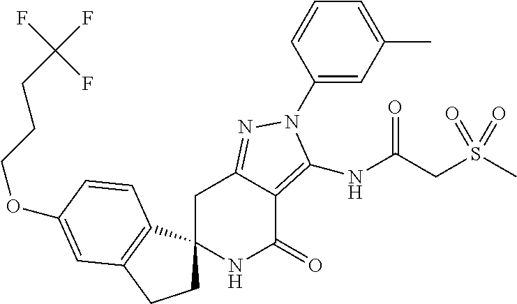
O(C1=CC2=C(C3(CC2)NC(=O)C2=C(NC(CS(C)(=O)=O)=O)N(C4=CC(C)=CC=C4)N=C2C3)C=C1)CCCC(F)(F)F
